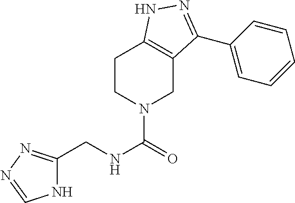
C1CN(C(=O)NCC2=NN=CN2)CC2=C1NN=C2C1=CC=CC=C1
